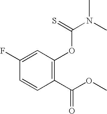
C1=CC(C(OC)=O)=C(OC(N(C)C)=S)C=C1F
